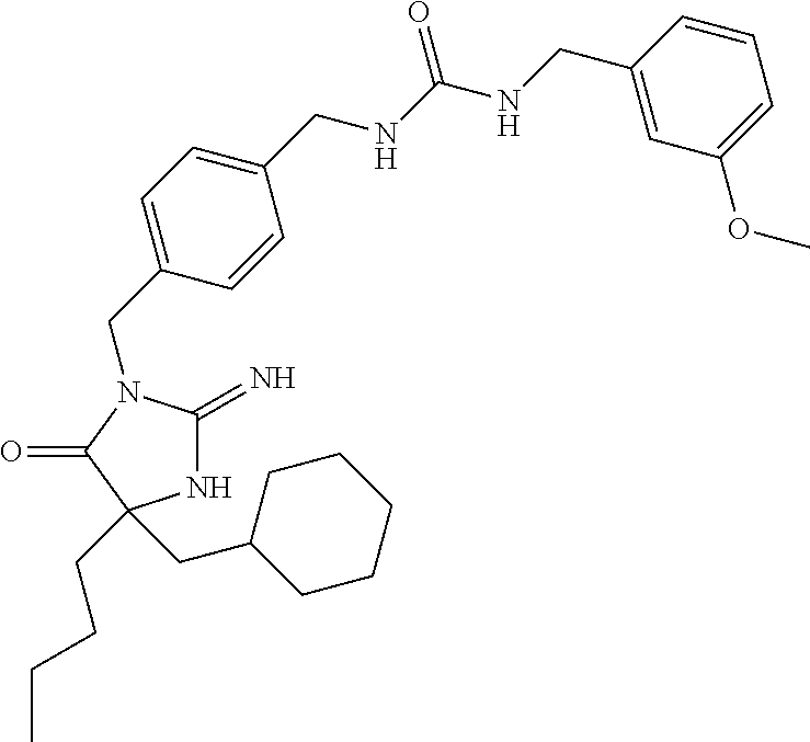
C1(CN2C(=N)NC(CCCC)(CC3CCCCC3)C2=O)=CC=C(CNC(NCC2=CC(OC)=CC=C2)=O)C=C1
